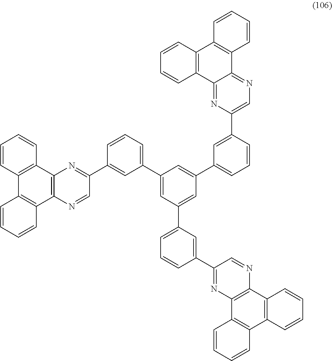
C12=C(C3=C(C4=C1C=CC=C4)N=CC(C1=CC(C4=CC(C5=CC=CC(C6=NC7=C(N=C6)C6=C(C8=C7C=CC=C8)C=CC=C6)=C5)=CC(C5=CC=CC(C6=CN=C7C(=N6)C6=C(C8=C7C=CC=C8)C=CC=C6)=C5)=C4)=CC=C1)=N3)C=CC=C2
